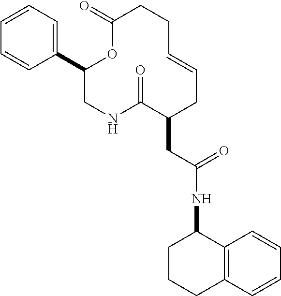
C1(C2=CC=CC=C2)CNC(=O)C(CC(NC2CCCC3=C2C=CC=C3)=O)CC=CCCC(=O)O1
